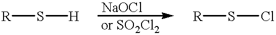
[R]S[H].[R]SCl
